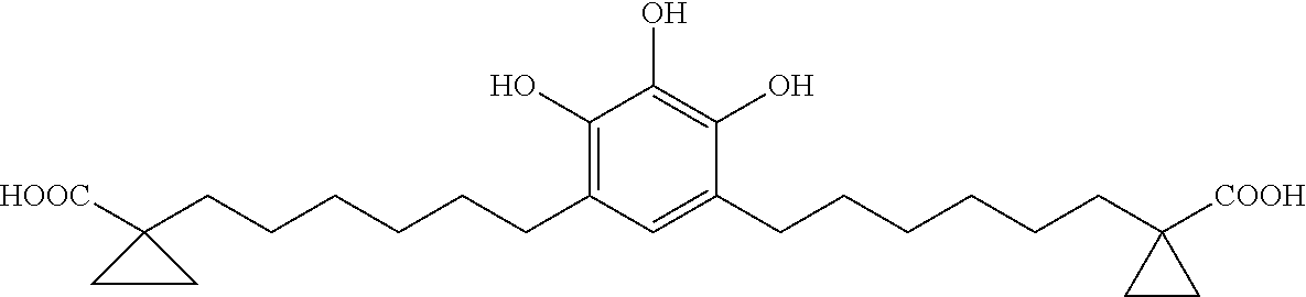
C1(O)=C(CCCCCCC2([HOOC])CC2)C=C(CCCCCCC2([COOH])CC2)C(O)=C1O
